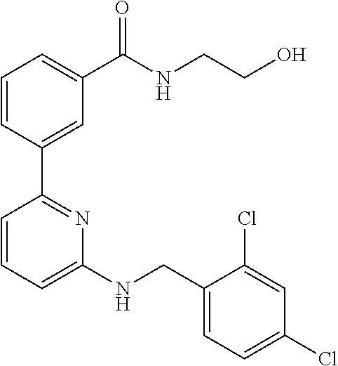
C1=CC(C2=NC(NCC3=CC=C(Cl)C=C3Cl)=CC=C2)=CC(C(NCCO)=O)=C1
